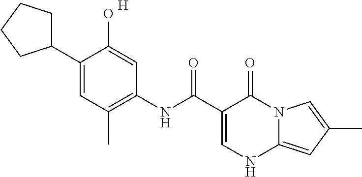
C1(C2CCCC2)=CC(C)=C(NC(C2=CNC3=CC(C)=CN3C2=O)=O)C=C1O.[H]
